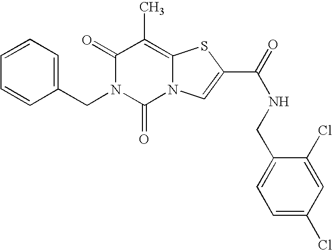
C1=CC=CC(CN2C(=O)N3C(=C(C)C2=O)SC(C(=O)NCC2=CC=C(Cl)C=C2Cl)=C3)=C1
